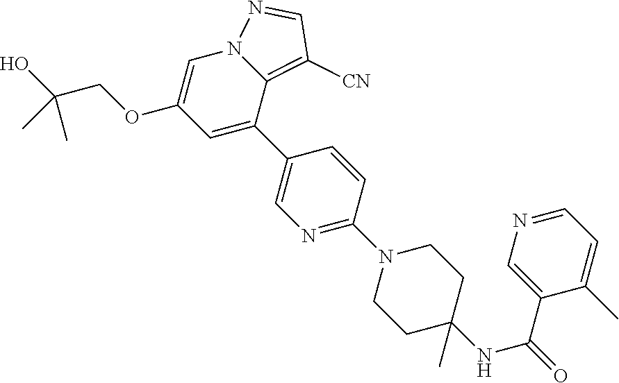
N1=C(N2CCC(NC(=O)C3=CN=CC=C3C)(C)CC2)C=CC(C2=CC(OCC(O)(C)C)=CN3C2=C([CN])C=N3)=C1
